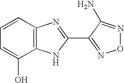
C1=CC2=C(C(O)=C1)NC(C1=NON=C1N)=N2
